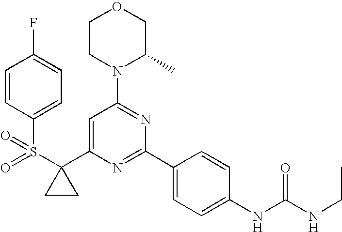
S(C1(C2=CC(N3C(C)COCC3)=NC(C3=CC=C(NC(NCC)=O)C=C3)=N2)CC1)(=O)(=O)C1=CC=C(F)C=C1
